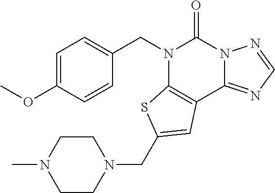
C1=C(OC)C=CC(CN2C3=C(C4=NC=NN4C2=O)C=C(CN2CCN(C)CC2)S3)=C1
